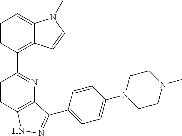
C1=CC2=C(N=C1C1=C3C(=CC=C1)N(C)C=C3)C(C1=CC=C(N3CCN(C)CC3)C=C1)=NN2
